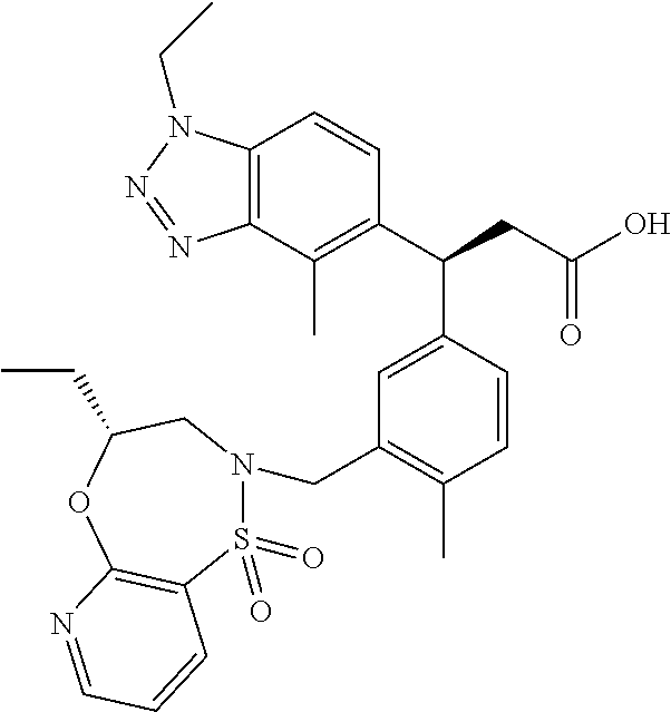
C12=C(C(C)=C(C(CC(O)=O)C3=CC(CN4S(=O)(=O)C5=C(OC(CC)C4)N=CC=C5)=C(C)C=C3)C=C1)N=NN2CC
